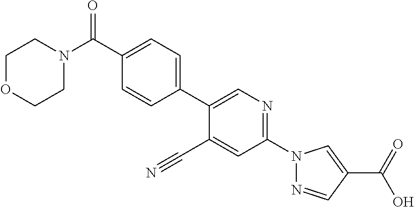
C1(C#N)=CC(N2N=CC(C(O)=O)=C2)=NC=C1C1=CC=C(C(N2CCOCC2)=O)C=C1
